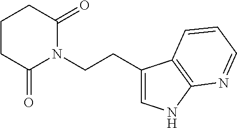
C1CC(=O)N(CCC2=CNC3=C2C=CC=N3)C(=O)C1
